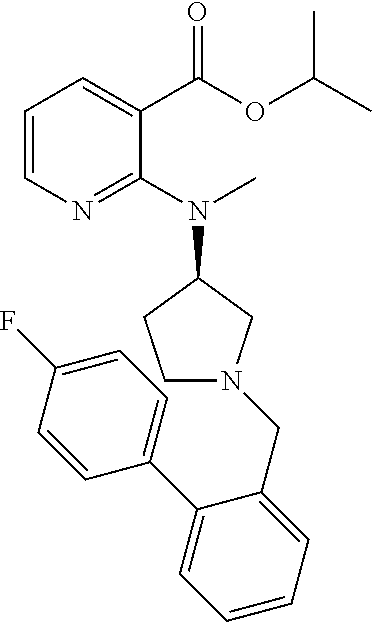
C1(C2=CC=C(F)C=C2)=CC=CC=C1CN1CCC(N(C)C2=NC=CC=C2C(=O)OC(C)C)C1
